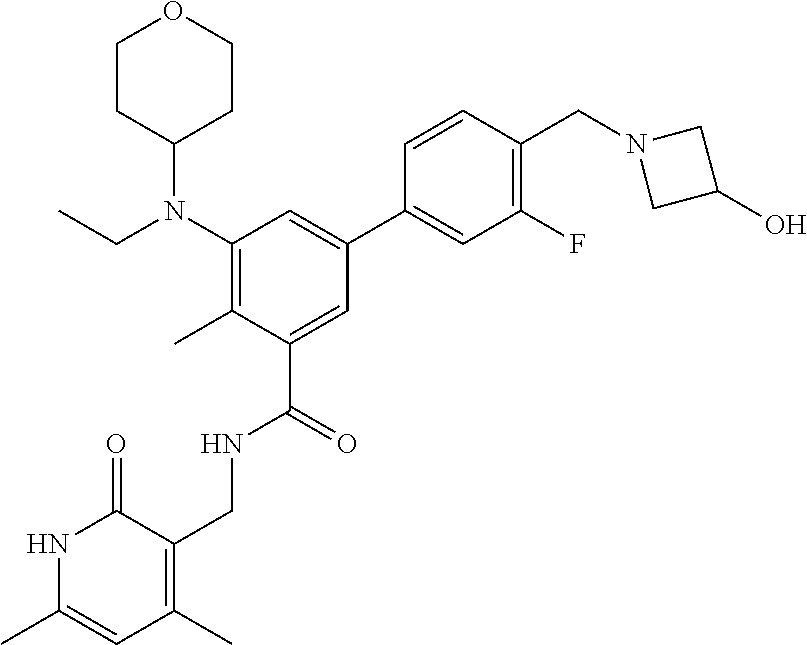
N1C(C)=CC(C)=C(CNC(C2=CC(C3=CC(F)=C(CN4CC(O)C4)C=C3)=CC(N(CC)C3CCOCC3)=C2C)=O)C1=O
